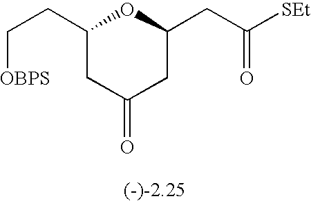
[OBPS]CCC1CC(=O)CC(CC([SEt])=O)O1
